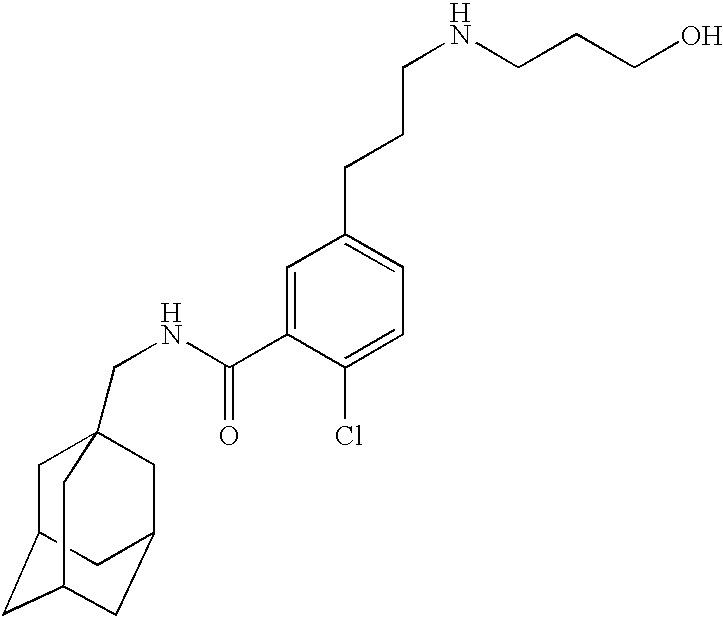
C1C2CC3CC(CC1(CNC(C1=CC(CCCNCCCO)=CC=C1Cl)=O)C3)C2
